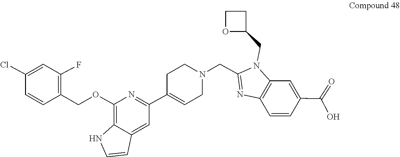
C12=C(N(CC3OCC3)C(CN3CCC(C4=NC(OCC5=C(F)C=C(Cl)C=C5)=C5C(=C4)C=CN5)=CC3)=N1)C=C(C(=O)O)C=C2
